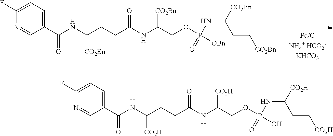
C1(C(NC(CCC(NC(COP([OBn])(NC([CO2Bn])CC[CO2Bn])=O)[CO2Bn])=O)[CO2Bn])=O)=CC=C(F)N=C1.C1(C(NC(CCC(NC(COP(O)(NC([CO2H])CC[CO2H])=O)[CO2H])=O)[CO2H])=O)=CC=C(F)N=C1
